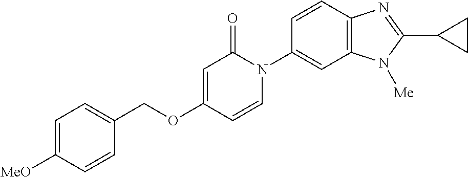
C1(COC2=CC(=O)N(C3=CC4=C(C=C3)N=C(C3CC3)N4[Me])C=C2)=CC=C([MeO])C=C1
